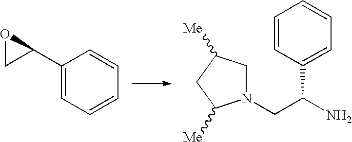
C1(C2OC2)=CC=CC=C1.N1(CC(N)C2=CC=CC=C2)CC([Me])CC1[Me]
